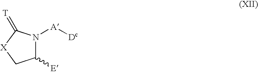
C1([E])N([A][Dc])C(=[T])[X]C1
